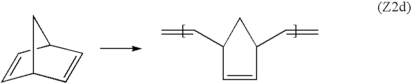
C1=CC2C=CC1C2.C1=CC(C=C)CC1C=C
